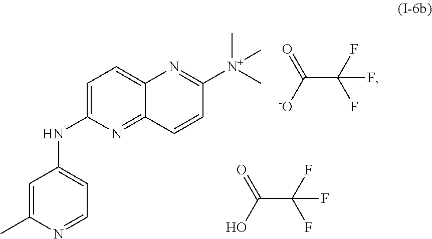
C1=C(C)N=CC=C1NC1=CC=C2C(=N1)C=CC([N+](C)(C)C)=N2.C(C([-O])=O)(F)(F)F.C(C(O)=O)(F)(F)F
